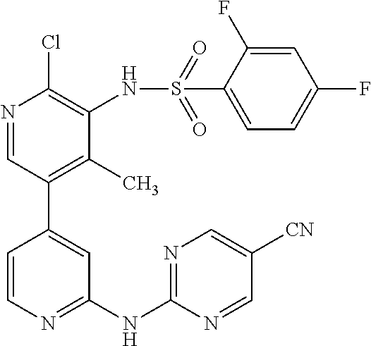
C1(NC2=NC=C([CN])C=N2)=NC=CC(C2=C(C)C(NS(C3=CC=C(F)C=C3F)(=O)=O)=C(Cl)N=C2)=C1
